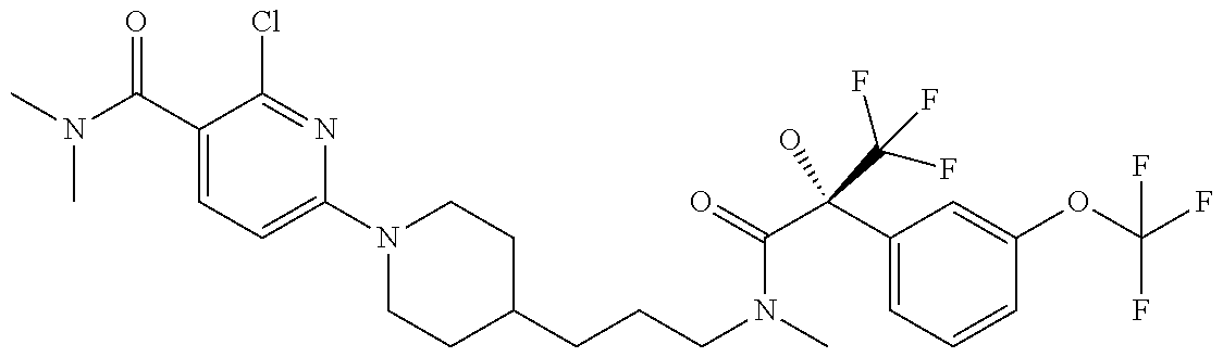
CN(C(C1=CC=C(N2CCC(CCCN(C)C(C(C3=CC=CC(OC(F)(F)F)=C3)(O)C(F)(F)F)=O)CC2)N=C1Cl)=O)C
